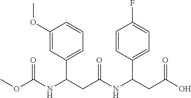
COC(NC(CC(NC(CC(O)=O)C1=CC=C(F)C=C1)=O)C1=CC=CC(OC)=C1)=O
